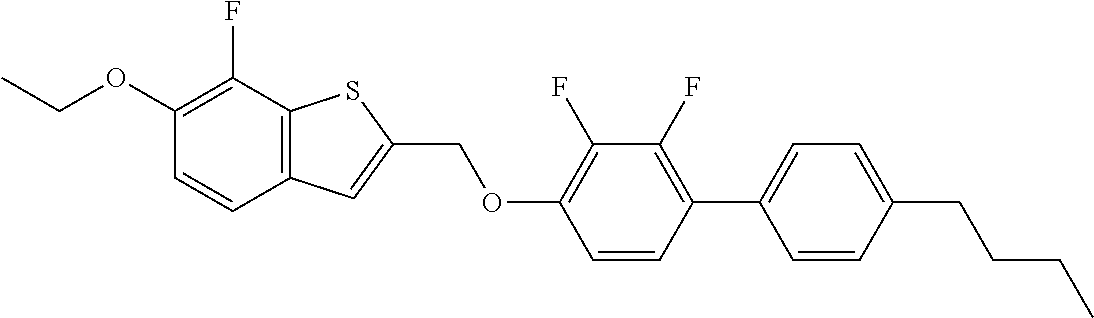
CCOC1=C(F)C2=C(C=C1)C=C(COC1=C(F)C(F)=C(C3=CC=C(CCCC)C=C3)C=C1)S2
